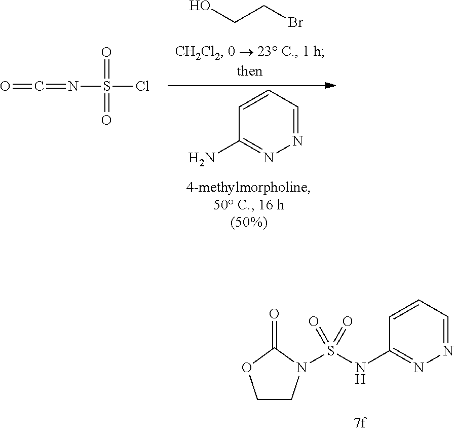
C1CN(S(NC2=NN=CC=C2)(=O)=O)C(=O)O1.O=C=NS(=O)(Cl)=O.OCCBr.C1(N)=NN=CC=C1
